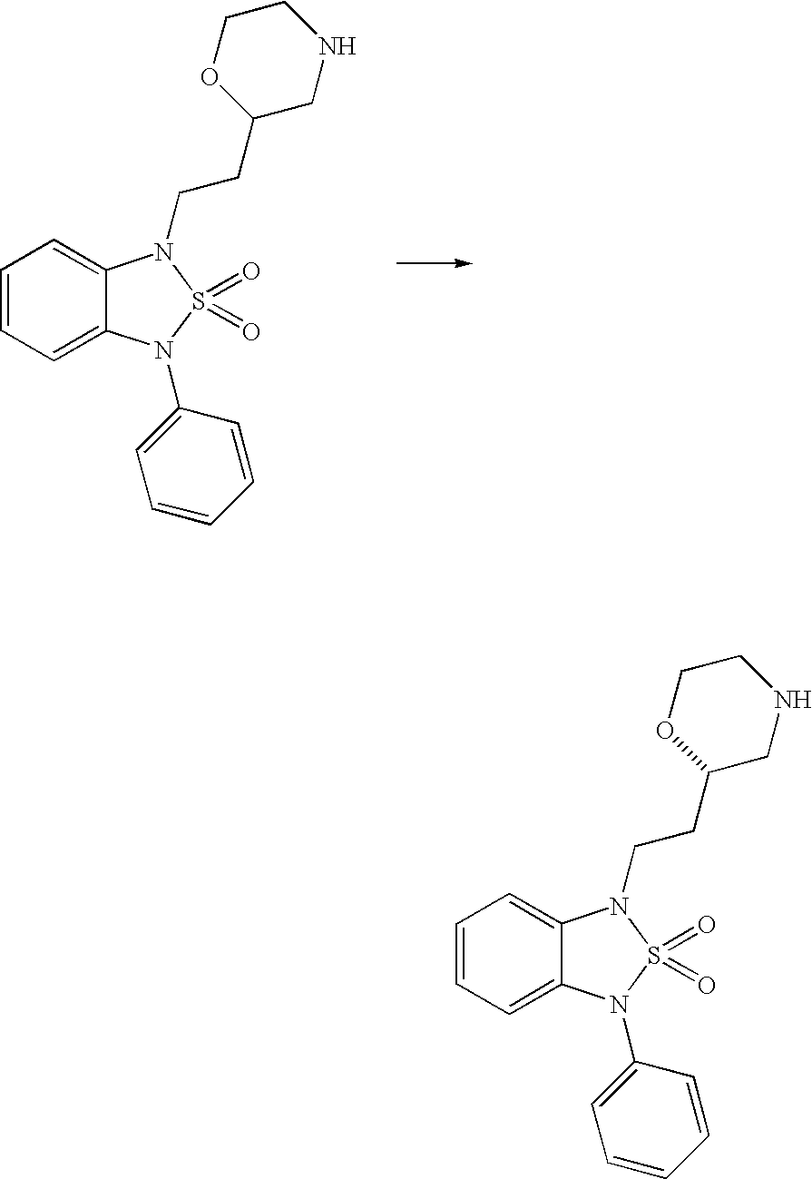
C1=CC=C2C(=C1)N(CCC1CNCCO1)S(=O)(=O)N2C1=CC=CC=C1.C1=CC=C2C(=C1)N(CCC1CNCCO1)S(=O)(=O)N2C1=CC=CC=C1
